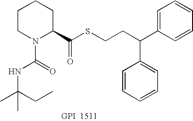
C(SCCC(C1=CC=CC=C1)C1=CC=CC=C1)(=O)C1N(C(=O)NC(C)(CC)C)CCCC1
